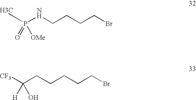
[H]P(=O)([OMe])NCCCCBr.[CF3]C([H])(O)CCCCCBr
